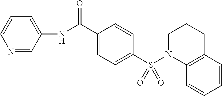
C1(NC(=O)C2=CC=C(S(N3C4=C(CCC3)C=CC=C4)(=O)=O)C=C2)=CC=CN=C1
